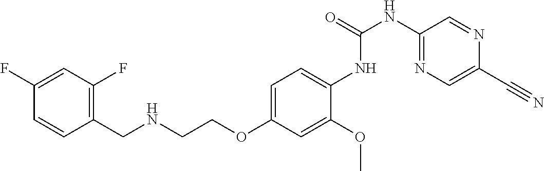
C1=CC(F)=CC(F)=C1CNCCOC1=CC=C(NC(NC2=NC=C(C#N)N=C2)=O)C(OC)=C1
